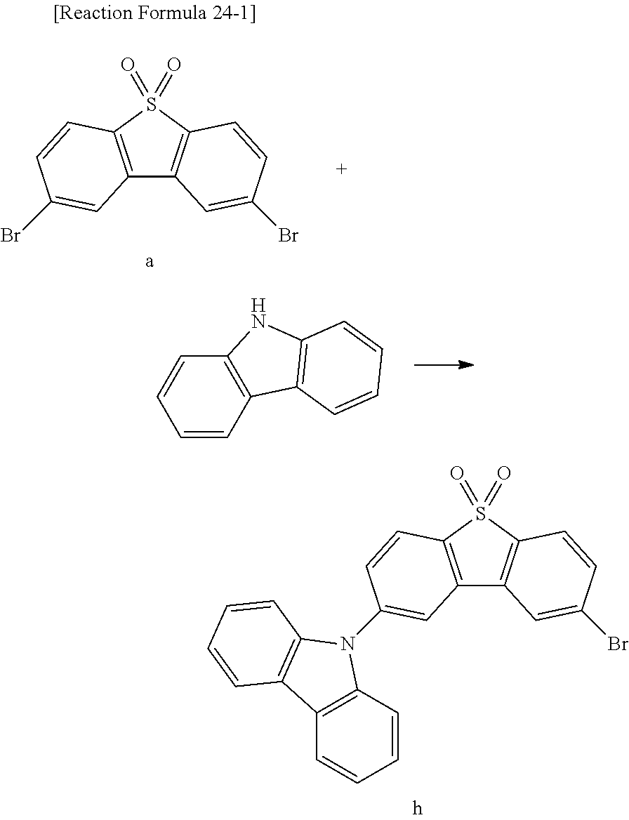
C12=C(S(=O)(=O)C3=C1C=C(Br)C=C3)C=CC(Br)=C2.C1=CC2=C(C=C1)NC1=C2C=CC=C1.C12=C(S(=O)(=O)C3=C1C=C(Br)C=C3)C=CC(N1C3=C(C=CC=C3)C3=C1C=CC=C3)=C2
